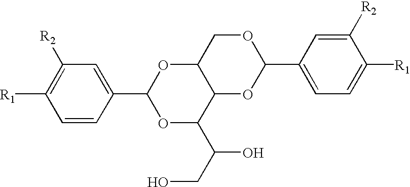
C1=CC(C2OC(C(O)CO)C3C(O2)COC(C2=CC=C([R1])C([R2])=C2)O3)=CC([R2])=C1[R1]
